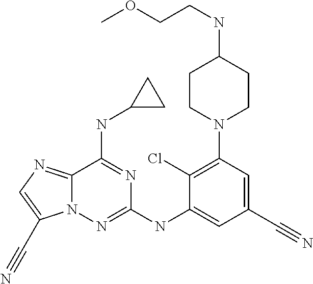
C1(Cl)=C(N2CCC(NCCOC)CC2)C=C(C#N)C=C1NC1=NN2C(=NC=C2C#N)C(NC2CC2)=N1
